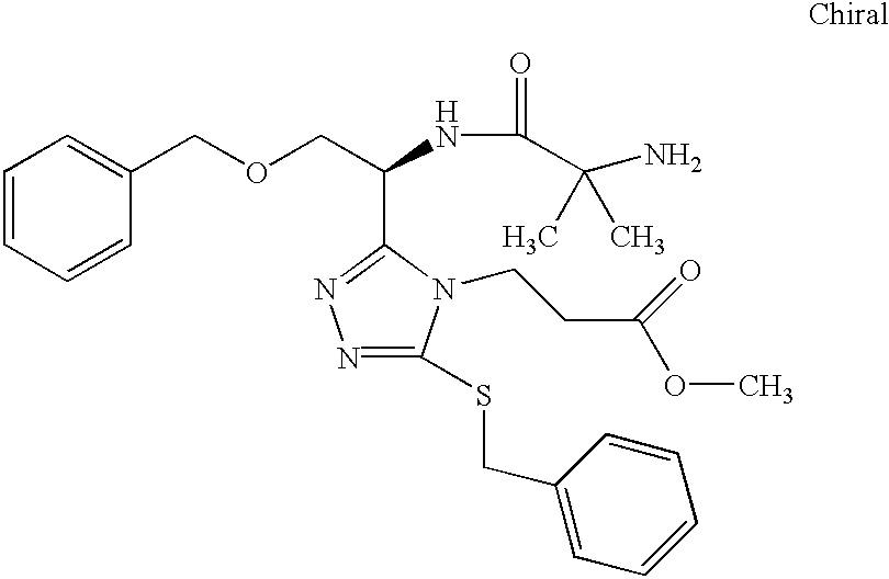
C1=CC=CC(COCC(NC(=O)C(N)(C)C)C2=NN=C(SCC3=CC=CC=C3)N2CCC(OC)=O)=C1
